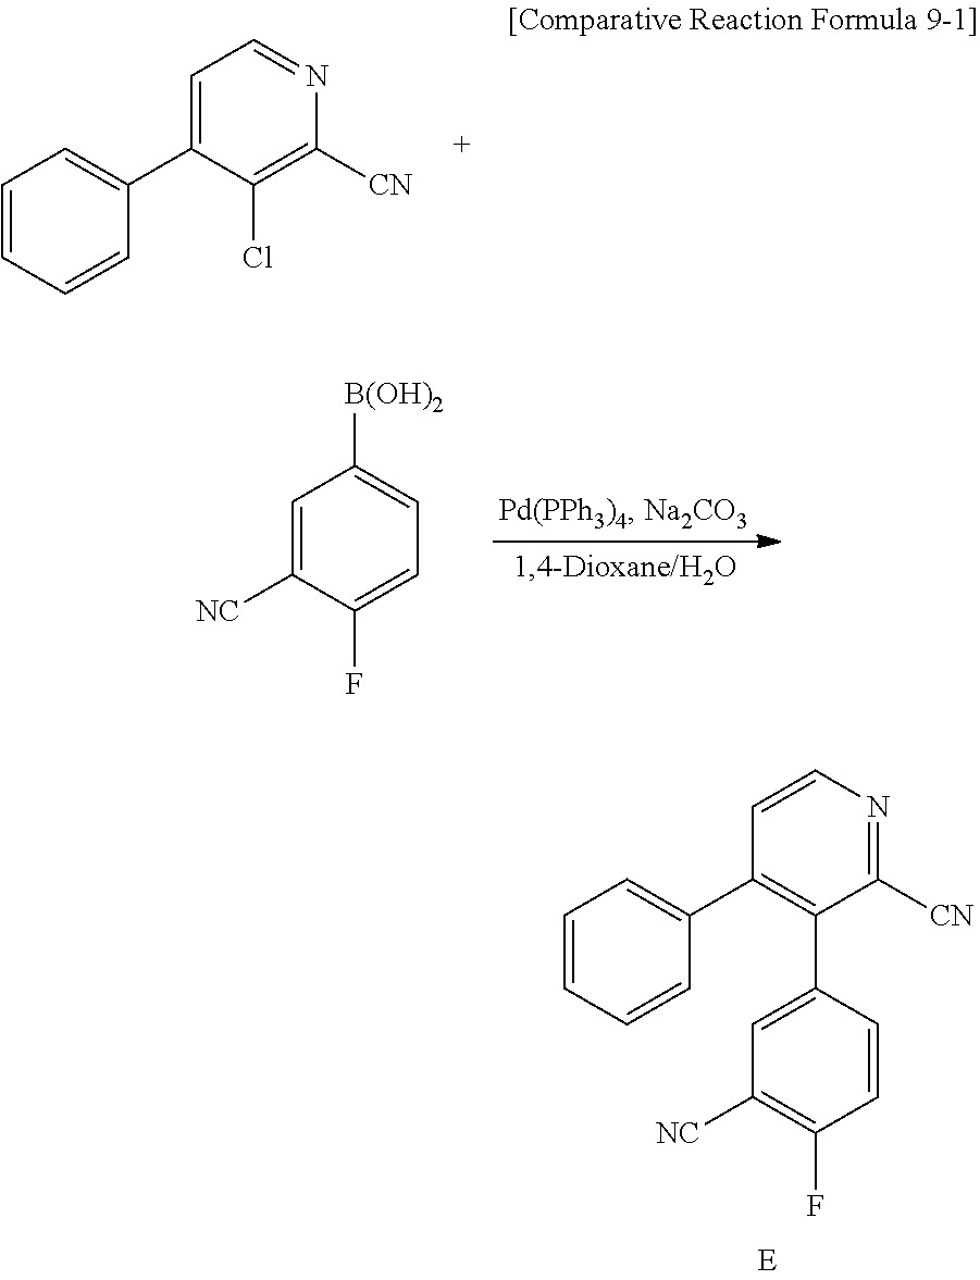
C1=CN=C([CN])C(C2=CC([NC])=C(F)C=C2)=C1C1=CC=CC=C1.C1=C(C2=CC=CC=C2)C(Cl)=C([CN])N=C1.C1=C([NC])C(F)=CC=C1[B(OH)2]
